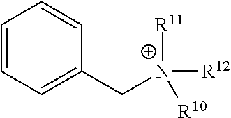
C1=CC=C(C[N+]([R11])([R12])[R10])C=C1
